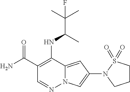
C1(C(N)=O)=C(NC(C(C)(C)F)C)C2=CC(N3CCCS3(=O)=O)=CN2N=C1
